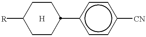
C1([R])CCC(c2ccc([CN])cc2)CC1
